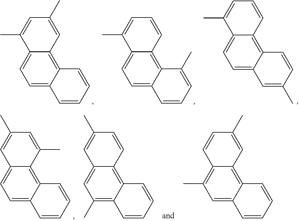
C1=C2C(=C3C(=C1)C(C)=CC=C3)C=CC(C)=C2.C1=C2C(=C3C(=C1)C(C)=CC=C3)C(C)=CC=C2.C1=C2C(=C3C(=C1)C(C)=CC(C)=C3)C=CC=C2.C1(C)=C2C(=C3C(=C1)C=C(C)C=C3)C=CC=C2.C1=C2C(=C3C(=C1)C=C(C)C=C3C)C=CC=C2.C1=C2C(=C3C(=C1C)C=CC(C)=C3)C=CC=C2
